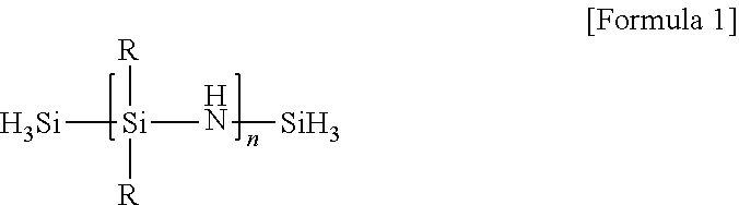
[Si][Si]([R])([R])N[Si]
